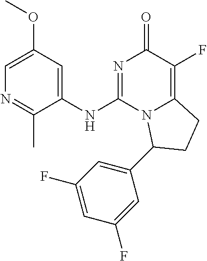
C1=C(OC)C=C(NC2=NC(=O)C(F)=C3N2C(C2=CC(F)=CC(F)=C2)CC3)C(C)=N1
